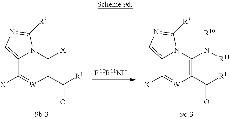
C12=CN=C([R3])N1C(N([R10])[R11])=C(C([R1])=O)[W]=C2[X].C12=CN=C([R3])N1C([X])=C(C([R1])=O)[W]=C2[X]
